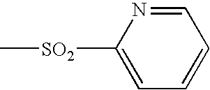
C1=NC([SO2]C)=CC=C1
